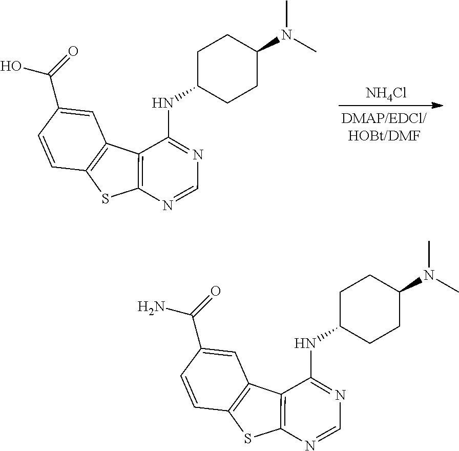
C12=C(N=CN=C1NC1CCC(N(C)C)CC1)SC1=C2C=C(C(=O)O)C=C1.[NH4Cl].C12=C(N=CN=C1NC1CCC(N(C)C)CC1)SC1=C2C=C(C(=O)N)C=C1
